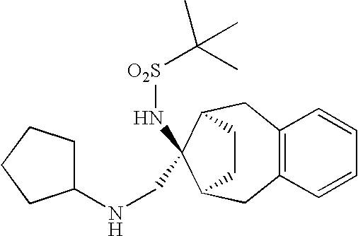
C12=C(CC3C(N[O2S]C(C)(C)C)(CNC4CCCC4)C(C1)CC3)C=CC=C2
